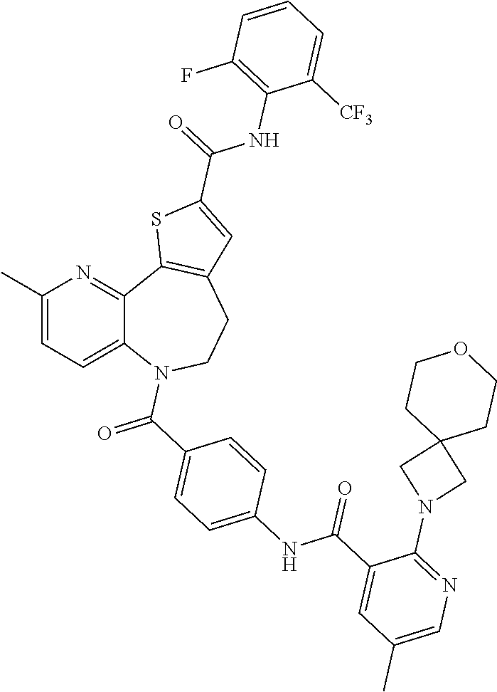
C12=CC=C(C)N=C1C1=C(CCN2C(=O)C2=CC=C(NC(C3=CC(C)=CN=C3N3CC4(C3)CCOCC4)=O)C=C2)C=C(C(=O)NC2=C(F)C=CC=C2[CF3])S1
